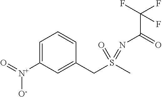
C1=C([N+](=O)[O-])C=C(CS(C)(=O)=NC(C(F)(F)F)=O)C=C1
